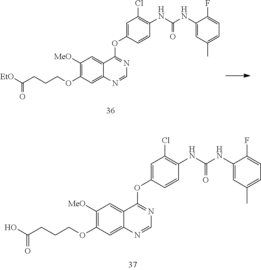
[EtO]C(CCCOC1=C([MeO])C=C2C(=C1)N=CN=C2OC1=CC(Cl)=C(NC(NC2=CC(C)=CC=C2F)=O)C=C1)=O.OC(CCCOC1=C([MeO])C=C2C(=C1)N=CN=C2OC1=CC(Cl)=C(NC(NC2=CC(C)=CC=C2F)=O)C=C1)=O
